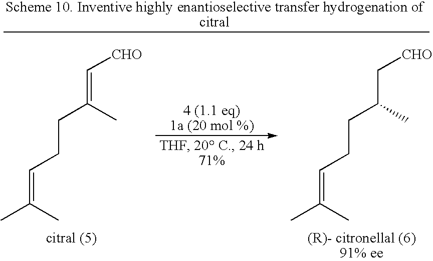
C(=C(C)C)CCC(=C[CHO])C.C(=C(C)C)CCC(C[CHO])C
